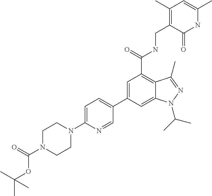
C1=C(C2=CC=C(N3CCN(C(=O)OC(C)(C)C)CC3)N=C2)C=C2C(=C1C(=O)NCC1=C(C)C=C(C)NC1=O)C(C)=NN2C(C)C
